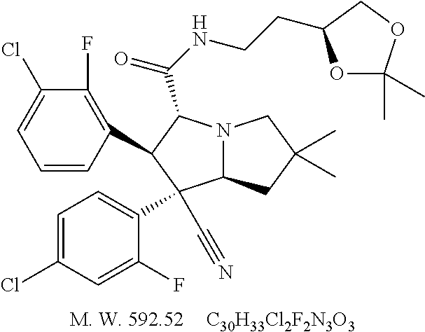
[C30H33Cl2F2N3O3].C1(F)=C(C2C(C(NCCC3OC(C)(C)OC3)=O)N3C(CC(C)(C)C3)C2(C#N)C2=CC=C(Cl)C=C2F)C=CC=C1Cl
